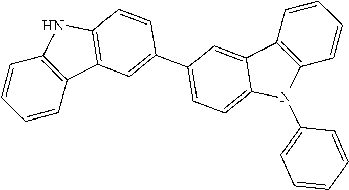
C1=CC2=C(C=C1)NC1=C2C=C(C2=CC=C3C(=C2)C2=C(N3C3=CC=CC=C3)C=CC=C2)C=C1
